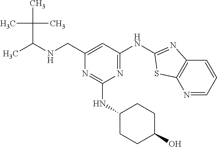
N1=CC=CC2=C1SC(NC1=NC(NC3CCC(O)CC3)=NC(CNC(C)C(C)(C)C)=C1)=N2
